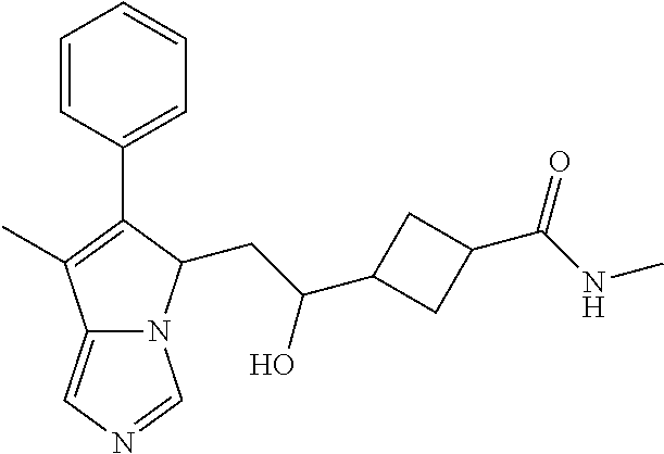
C12=CN=CN1C(CC(C1CC(C(NC)=O)C1)O)C(C1=CC=CC=C1)=C2C
